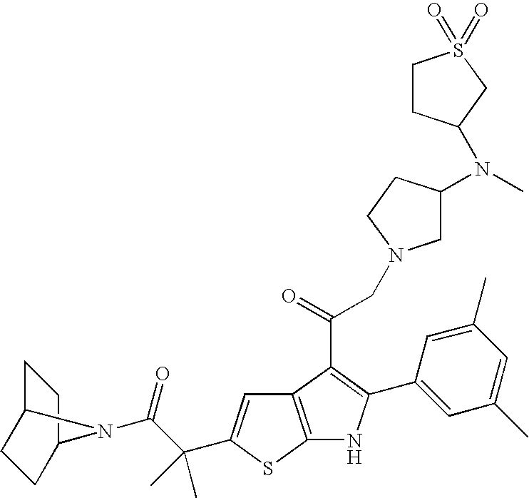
C12=C(SC(C(C(=O)N3C4CCC3CC4)(C)C)=C1)NC(C1=CC(C)=CC(C)=C1)=C2C(=O)CN1CC(N(C)C2CCS(=O)(=O)C2)CC1
